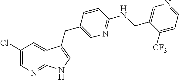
C1([CF3])=CC=NC=C1CNC1=NC=C(CC2=CNC3=NC=C(Cl)C=C32)C=C1
